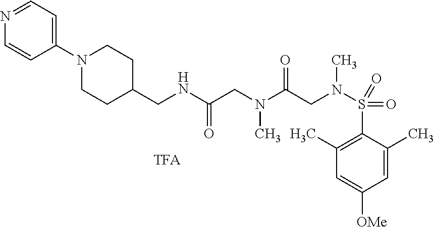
[TFA].C1(C)=C(S(N(CC(=O)N(CC(=O)NCC2CCN(C3=CC=NC=C3)CC2)C)C)(=O)=O)C(C)=CC([OMe])=C1
